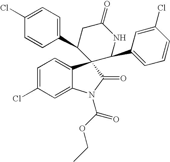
C1(C2CC(=O)NC(C3=CC=CC(Cl)=C3)C23C2=CC=C(Cl)C=C2N(C(OCC)=O)C3=O)=CC=C(Cl)C=C1
